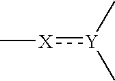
[X](:[Y](C)C)C
